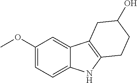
C1(OC)=CC=C2C(=C1)C1=C(N2)CCC(O)C1
